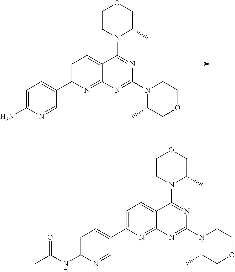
C1=C(C2=CC=C(N)N=C2)N=C2C(=C1)C(N1C(C)COCC1)=NC(N1C(C)COCC1)=N2.C1=C(C2=CC=C(NC(C)=O)N=C2)N=C2C(=C1)C(N1C(C)COCC1)=NC(N1C(C)COCC1)=N2
